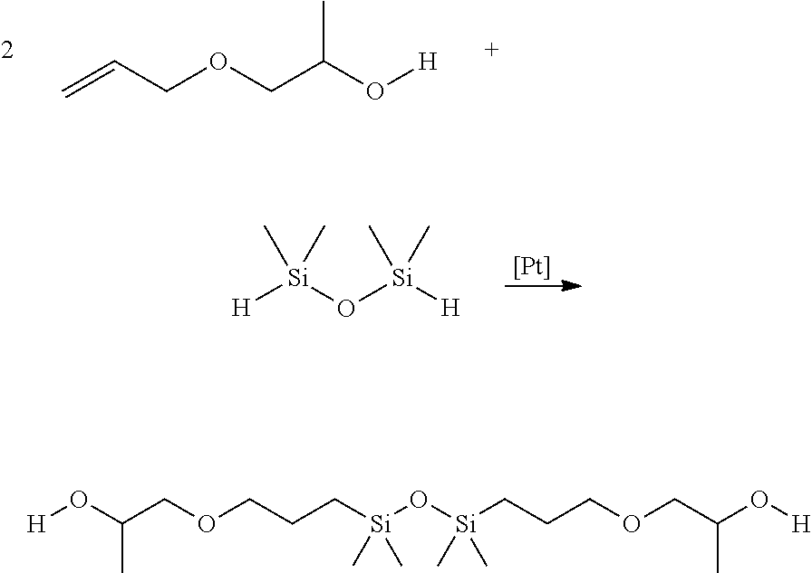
C=CCOCC(O[H])C.[H][Si](O[Si]([H])(C)C)(C)C.[Pt].[H]OC(COCCC[Si](O[Si](CCCOCC(O[H])C)(C)C)(C)C)C
